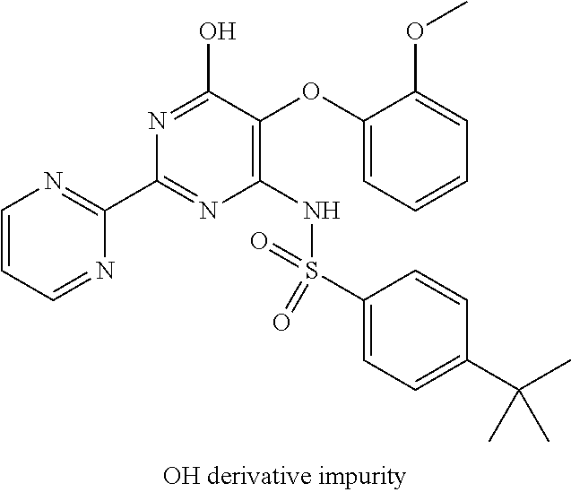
C1=CC=NC(C2=NC(NS(C3=CC=C(C(C)(C)C)C=C3)(=O)=O)=C(OC3=CC=CC=C3OC)C(O)=N2)=N1
